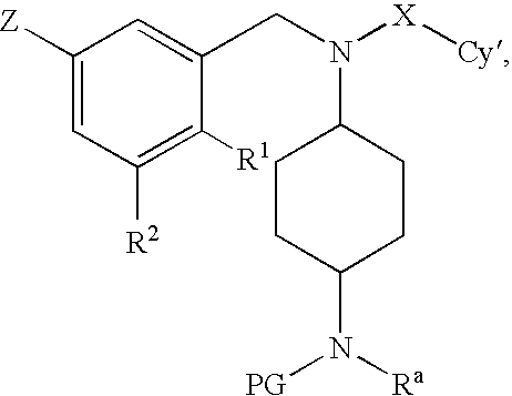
C1CC(N([Ra])[PG])CCC1N(CC1=CC([Z])=CC([R2])=C1[R1])[X][Cy]
